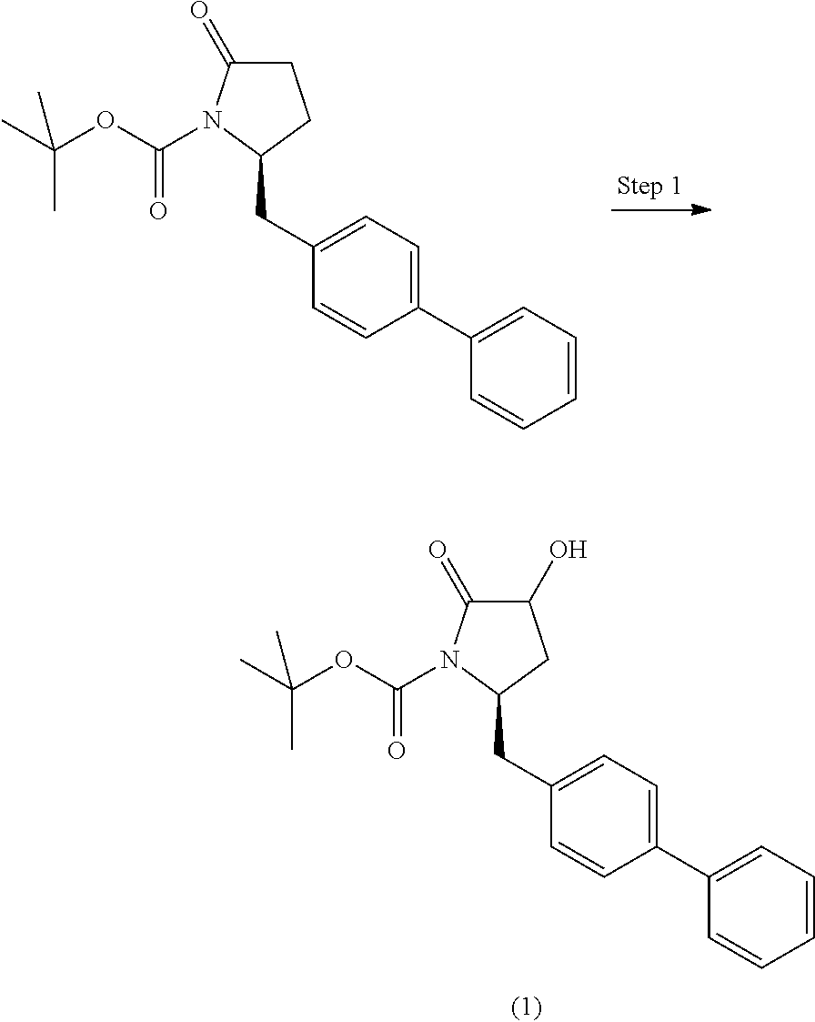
C1=CC=C(C2=CC=C(CC3CCC(=O)N3C(OC(C)(C)C)=O)C=C2)C=C1.C1=CC=C(C2=CC=C(CC3CC(O)C(=O)N3C(OC(C)(C)C)=O)C=C2)C=C1
